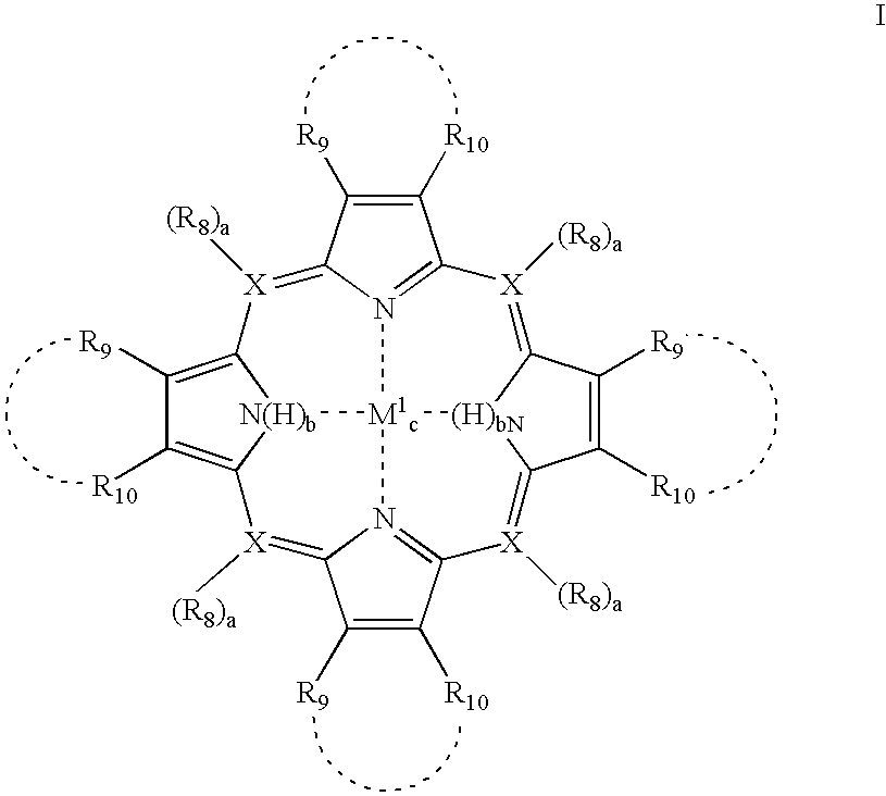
C1([R9])=C([R10])C2=N3C1=[X]([(R8)a])C1=C([R10])C([R9])=C4[X]([(R8)a])=C5C([R9])=C([R10])C6=N5[M1c]3([(H)bN]3C(=[X]6[(R8)a])C([R9])=C([R10])C3=[X]2[(R8)a])[N(H)b]14
